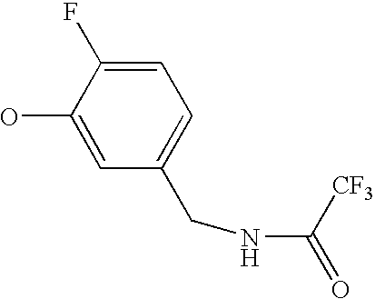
C1=C(O)C(F)=CC=C1CNC(=O)[CF3]
